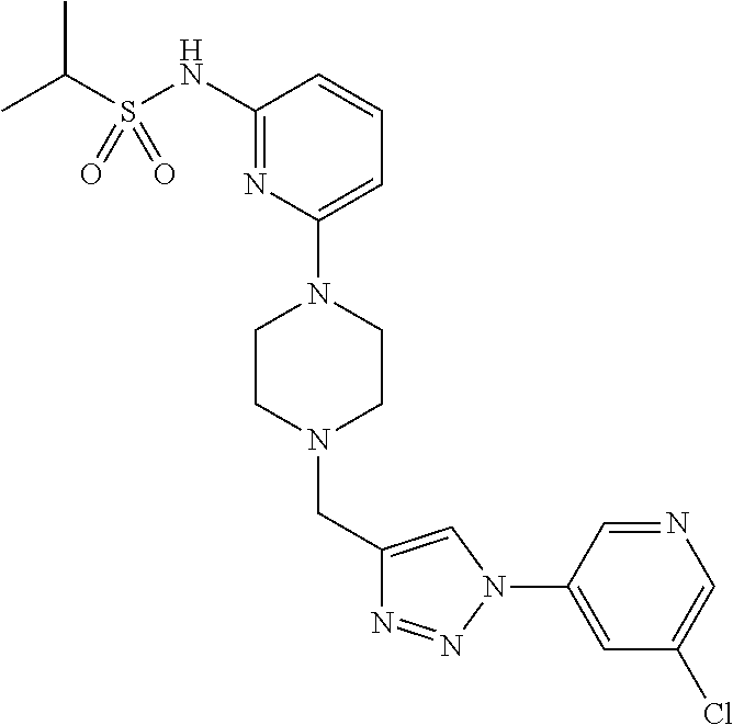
C1(NS(=O)(=O)C(C)C)=NC(N2CCN(CC3=CN(C4=CC(Cl)=CN=C4)N=N3)CC2)=CC=C1
